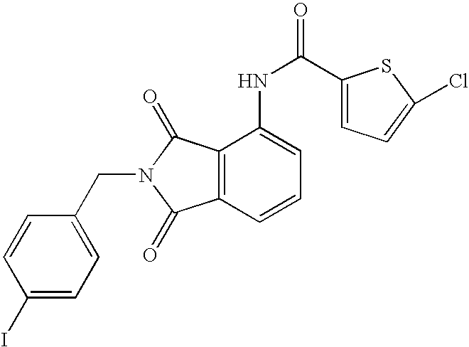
C12=C(C=CC=C1NC(=O)C1=CC=C(Cl)S1)C(=O)N(CC1=CC=C(I)C=C1)C2=O
